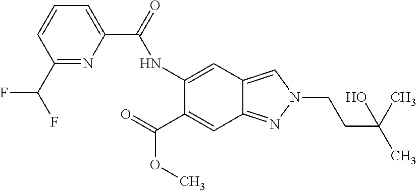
N(C1=CC2=CN(CCC(C)(O)C)N=C2C=C1C(OC)=O)C(C1=CC=CC(C(F)F)=N1)=O
